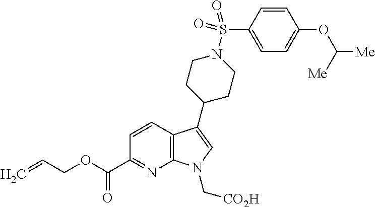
C12=C(C(C3CCN(S(C4=CC=C(OC([Me])[Me])C=C4)(=O)=O)CC3)=CN1C[CO2H])C=CC(C(=O)OCC=C)=N2
